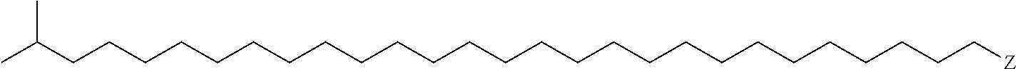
C(CCCCCCCCCCCCCCCCCCC[Z])CCCCCCC(C)C
